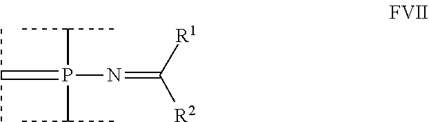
C(=P(N=C([R2])[R1])(C(C)C)C(C)C)(C)C
